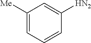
C1([Me])=CC=CC([HN2])=C1
